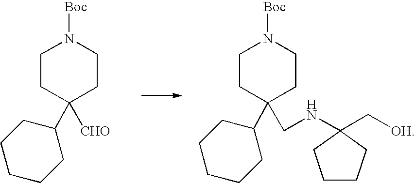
C1CC([CHO])(C2CCCCC2)CCN1[Boc].C1CC(CNC2(C[OH])CCCC2)(C2CCCCC2)CCN1[Boc]
